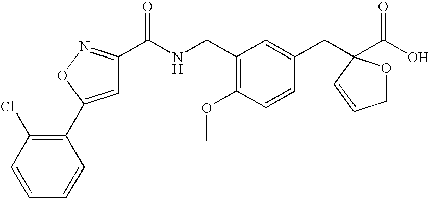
C(NCC1=C(OC)C=CC(CC2(C(O)=O)OCC=C2)=C1)(=O)C1=NOC(C2=C(Cl)C=CC=C2)=C1
